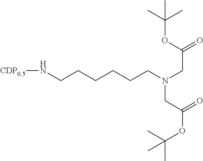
O(C(C)(C)C)C(CN(CCCCCCN[CDP0.5])CC(OC(C)(C)C)=O)=O
